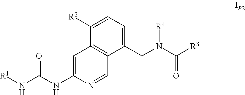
C1=C(NC(N[R1])=O)N=CC2=C1C([R2])=CC=C2CN(C([R3])=O)[R4]
